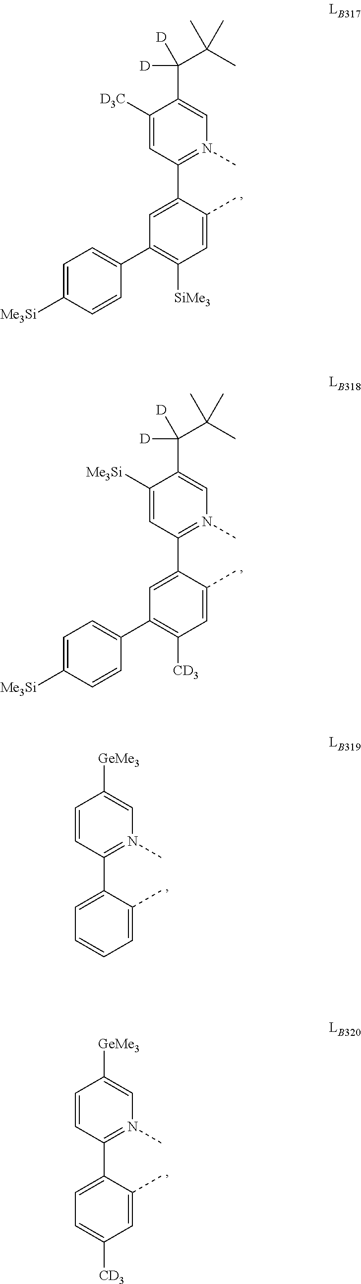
C1(C2=CC(C3=CC=C([Me3Si])C=C3)=C([SiMe3])C=C2C)=N(C)C=C(C([D])(C(C)(C)C)[D])C([D3C])=C1.C1(C2=CC(C3=CC=C([Me3Si])C=C3)=C([CD3])C=C2C)=N(C)C=C(C([D])(C(C)(C)C)[D])C([Me3Si])=C1.C1(C2=CC=CC=C2C)=N(C)C=C([GeMe3])C=C1.C1(C2=CC=C([CD3])C=C2C)=N(C)C=C([GeMe3])C=C1
